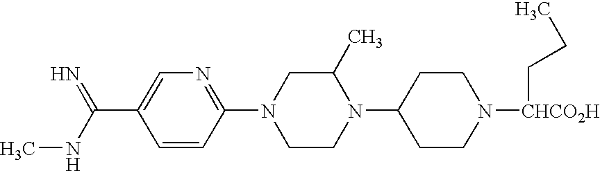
CNC(=N)C1=CN=C(N2CCN(C3CCN([CHCO2H]CCC)CC3)C(C)C2)C=C1
